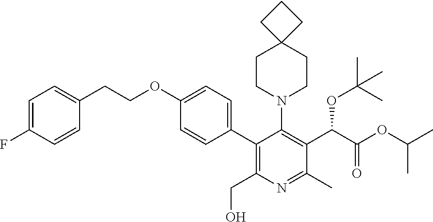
C1=C(F)C=CC(CCOC2=CC=C(C3=C(CO)N=C(C)C(C(C(OC(C)C)=O)OC(C)(C)C)=C3N3CCC4(CC3)CCC4)C=C2)=C1
